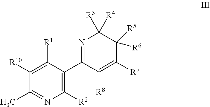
C1([R8])=C([R7])C([R5])([R6])C([R3])([R4])N=C1C1=C([R2])N=C(C)C([R10])=C1[R1]
